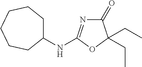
C1(=O)N=C(NC2CCCCCC2)OC1(CC)CC
